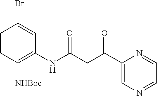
C1=CC([NHBoc])=C(NC(CC(C2=CN=CC=N2)=O)=O)C=C1Br
